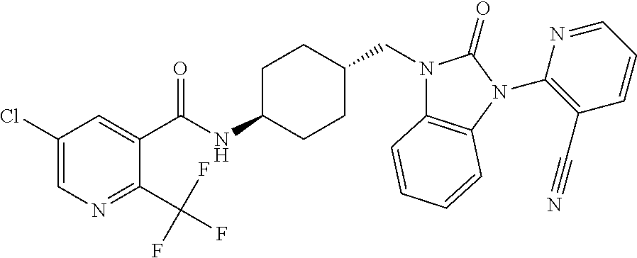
C1(Cl)=CN=C(C(F)(F)F)C(C(NC2CCC(CN3C4=C(N(C5=C(C#N)C=CC=N5)C3=O)C=CC=C4)CC2)=O)=C1
